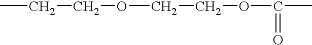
CCCOCCOC(C)=O
